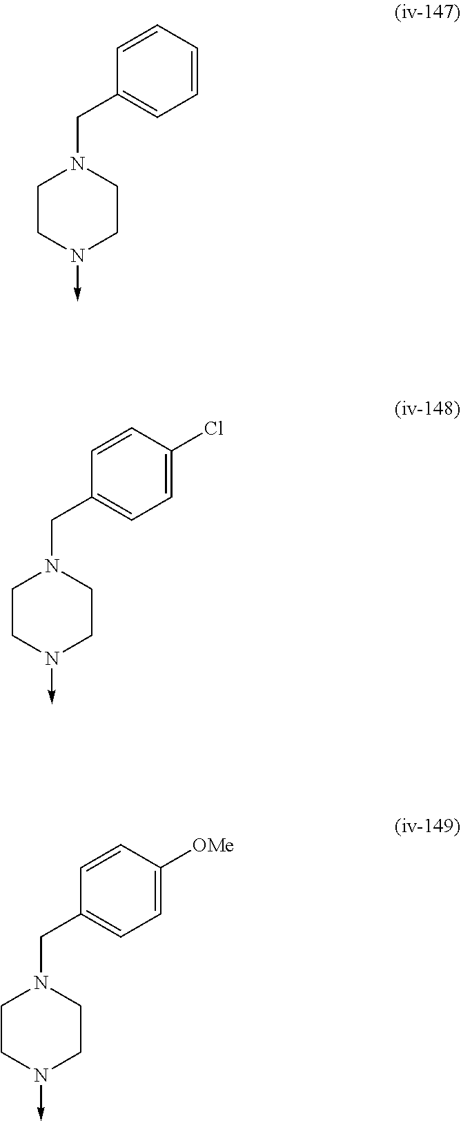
C1CN(->C)CCN1CC1=CC=CC=C1.C1CN(->C)CCN1CC1=CC=C(Cl)C=C1.C1CN(->C)CCN1CC1=CC=C([OMe])C=C1
